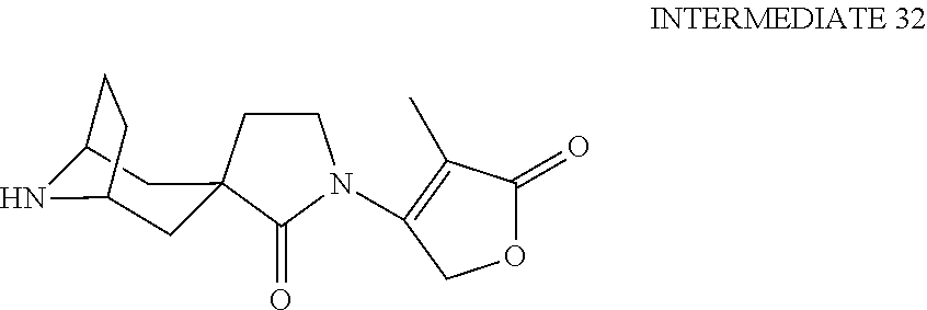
C1CC2(C(=O)N1C1=C(C)C(=O)OC1)CC1NC(C2)CC1
